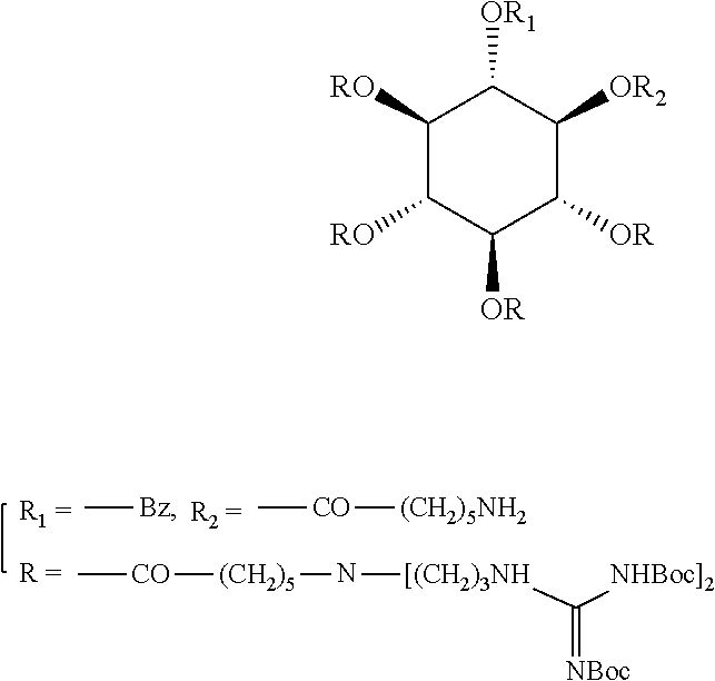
C[CO][(CH2)5NH2].C[Bz].C[CO][(CH2)5]N[[(CH2)3NH]C([NHBoc]2])=[NBoc].C1([RO])C([RO])C([OR])C([OR])C([OR2])C1[OR1]
